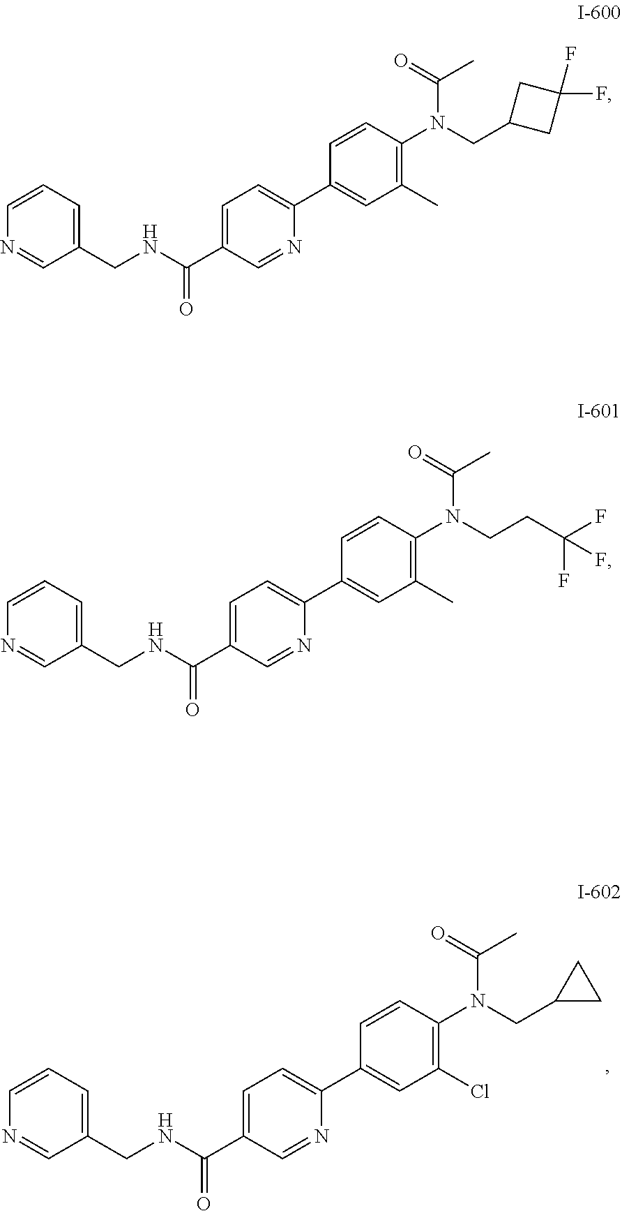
C1=CC=C(CNC(C2=CC=C(C3=CC(Cl)=C(N(CC4CC4)C(C)=O)C=C3)N=C2)=O)C=N1.C1=CC=C(CNC(C2=CC=C(C3=CC(C)=C(N(CC4CC(F)(F)C4)C(C)=O)C=C3)N=C2)=O)C=N1.C1=CC=C(CNC(C2=CC=C(C3=CC(C)=C(N(CCC(F)(F)F)C(C)=O)C=C3)N=C2)=O)C=N1
